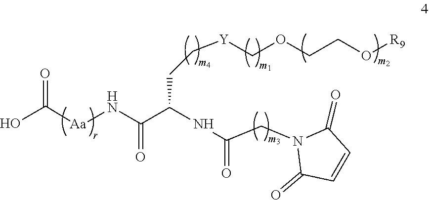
C(=O)(C(NC(=O)CN1C(=O)C=CC1=O)CC[Y]COCCO[R9])N[Aa]C(O)=O
